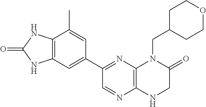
C1(C2=NC3=C(N=C2)NCC(=O)N3CC2CCOCC2)=CC2=C(C(C)=C1)NC(=O)N2
